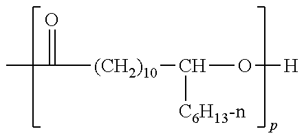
CC(=O)[(CH2)10]C(O[H])[C6H13-n]
